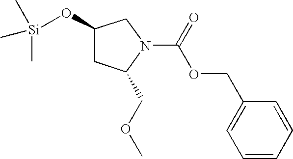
C1=CC=CC(COC(=O)N2C(COC)CC(O[Si](C)(C)C)C2)=C1
